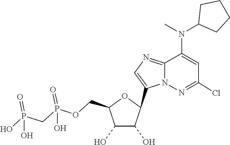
C1(C2C(O)C(O)C(COP(=O)(O)CP(=O)(O)O)O2)=CN=C2C(N(C3CCCC3)C)=CC(Cl)=NN12
